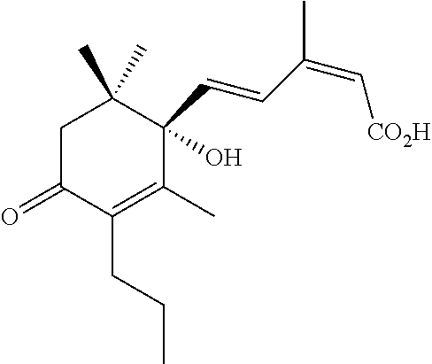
C1C(=O)C(CCC)=C(C)C(C=CC(=C[CO2H])C)(O)C1(C)C
